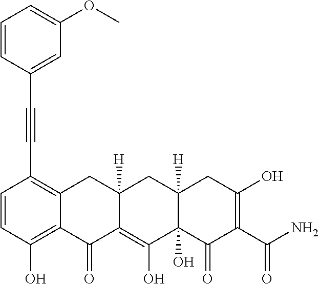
C1=CC(O)=C2C(=C1C#CC1=CC(OC)=CC=C1)CC1([H])C(=C(O)C3(O)C([H])(C1)CC(O)=C(C(N)=O)C3=O)C2=O
